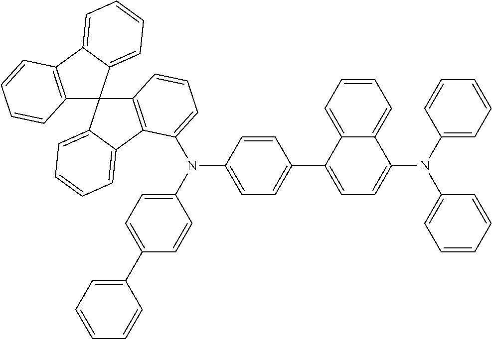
C12=C(C3=CC=CC=C3C13C1=C(C4=CC=CC=C34)C(N(C3=CC=C(C4=CC=C(N(C5=CC=CC=C5)C5=CC=CC=C5)C5=CC=CC=C45)C=C3)C3=CC=C(C4=CC=CC=C4)C=C3)=CC=C1)C=CC=C2
